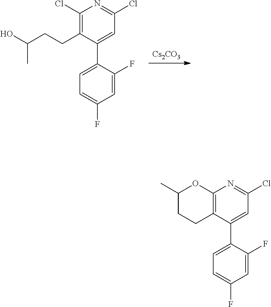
[Cs2CO3].C1(Cl)=NC(Cl)=C(CCC(O)C)C(C2=CC=C(F)C=C2F)=C1.C1(Cl)=NC2=C(C(C3=CC=C(F)C=C3F)=C1)CCC(C)O2
